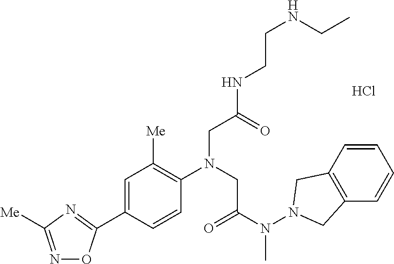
O1N=C([Me])N=C1C1=CC([Me])=C(N(CC(N(N2CC3=C(C2)C=CC=C3)C)=O)CC(NCCNCC)=O)C=C1.Cl
